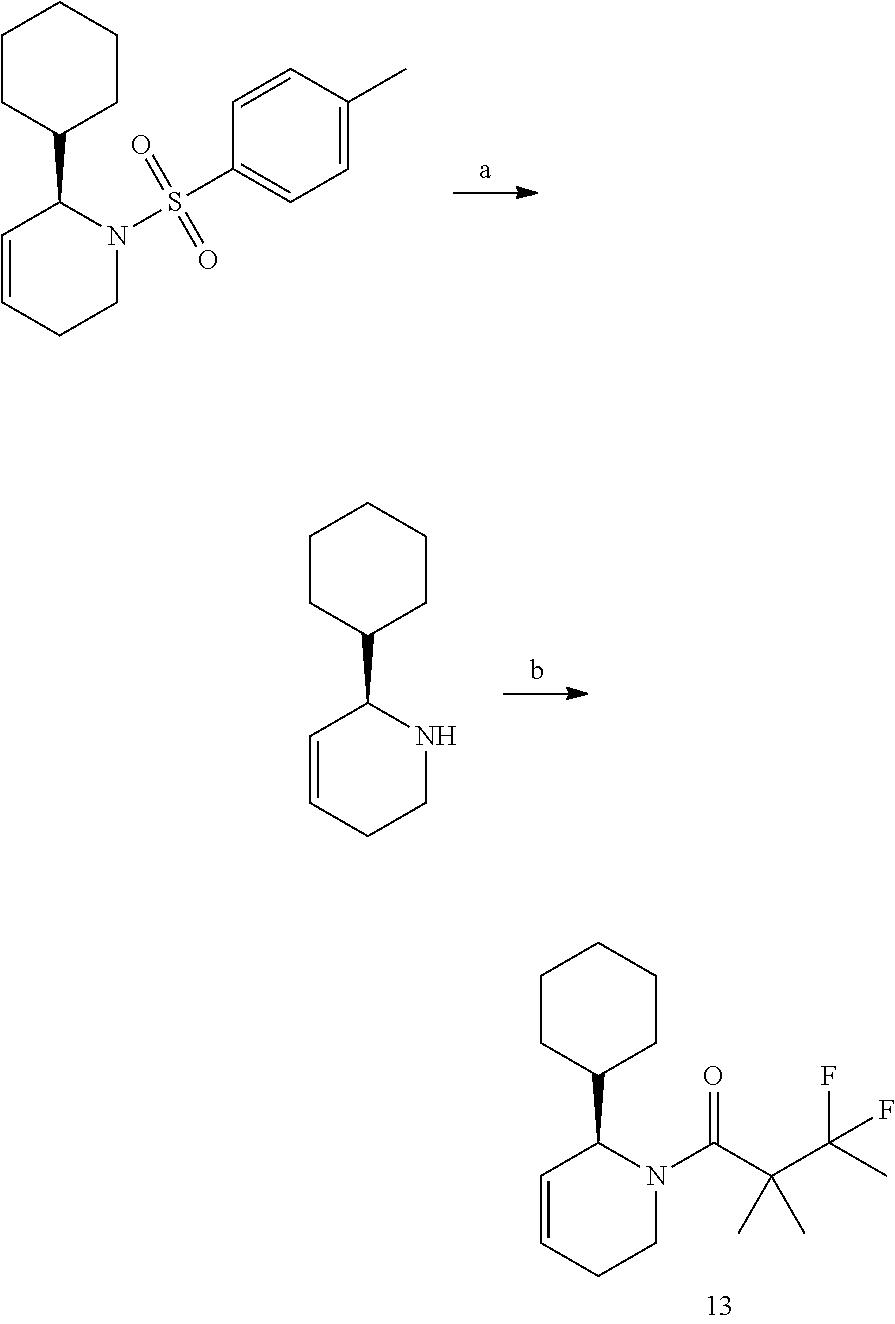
C1CC(C2C=CCCN2S(C2=CC=C(C)C=C2)(=O)=O)CCC1.C1CC(C2C=CCCN2)CCC1.C1CC(C2C=CCCN2C(C(C(C)(F)F)(C)C)=O)CCC1
